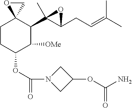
C1CC(OC(=O)N2CC(OC(N)=O)C2)C([OMe])C(C2(C)C(CC=C(C)C)O2)C12CO2
